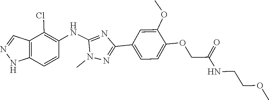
N1N=CC2=C1C=CC(NC1=NC(C3=CC=C(OCC(NCCOC)=O)C(OC)=C3)=NN1C)=C2Cl
